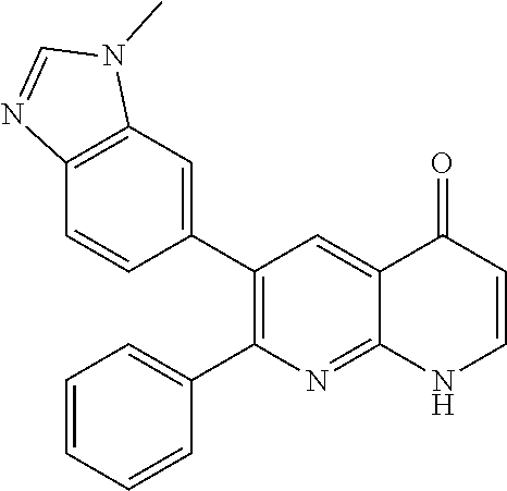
C12=C(C=C(C3=C(C4=CC=CC=C4)N=C4C(=C3)C(=O)C=CN4)C=C1)N(C)C=N2
